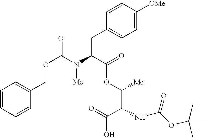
C1=CC=CC(COC(=O)N(C(C(=O)OC([Me])C(C(=O)O)NC(=O)OC(C)(C)C)CC2=CC=C([OMe])C=C2)[Me])=C1
